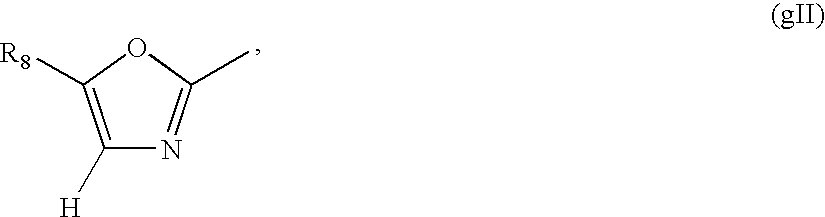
C1([H])=C([R8])OC(C)=N1
